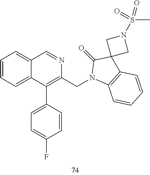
C1=CC=C2C(=C1)C=NC(CN1C3=C(C4(C1=O)CN(S(C)(=O)=O)C4)C=CC=C3)=C2C1=CC=C(F)C=C1
